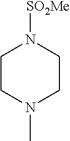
C1CN(C)CCN1[SO2Me]
